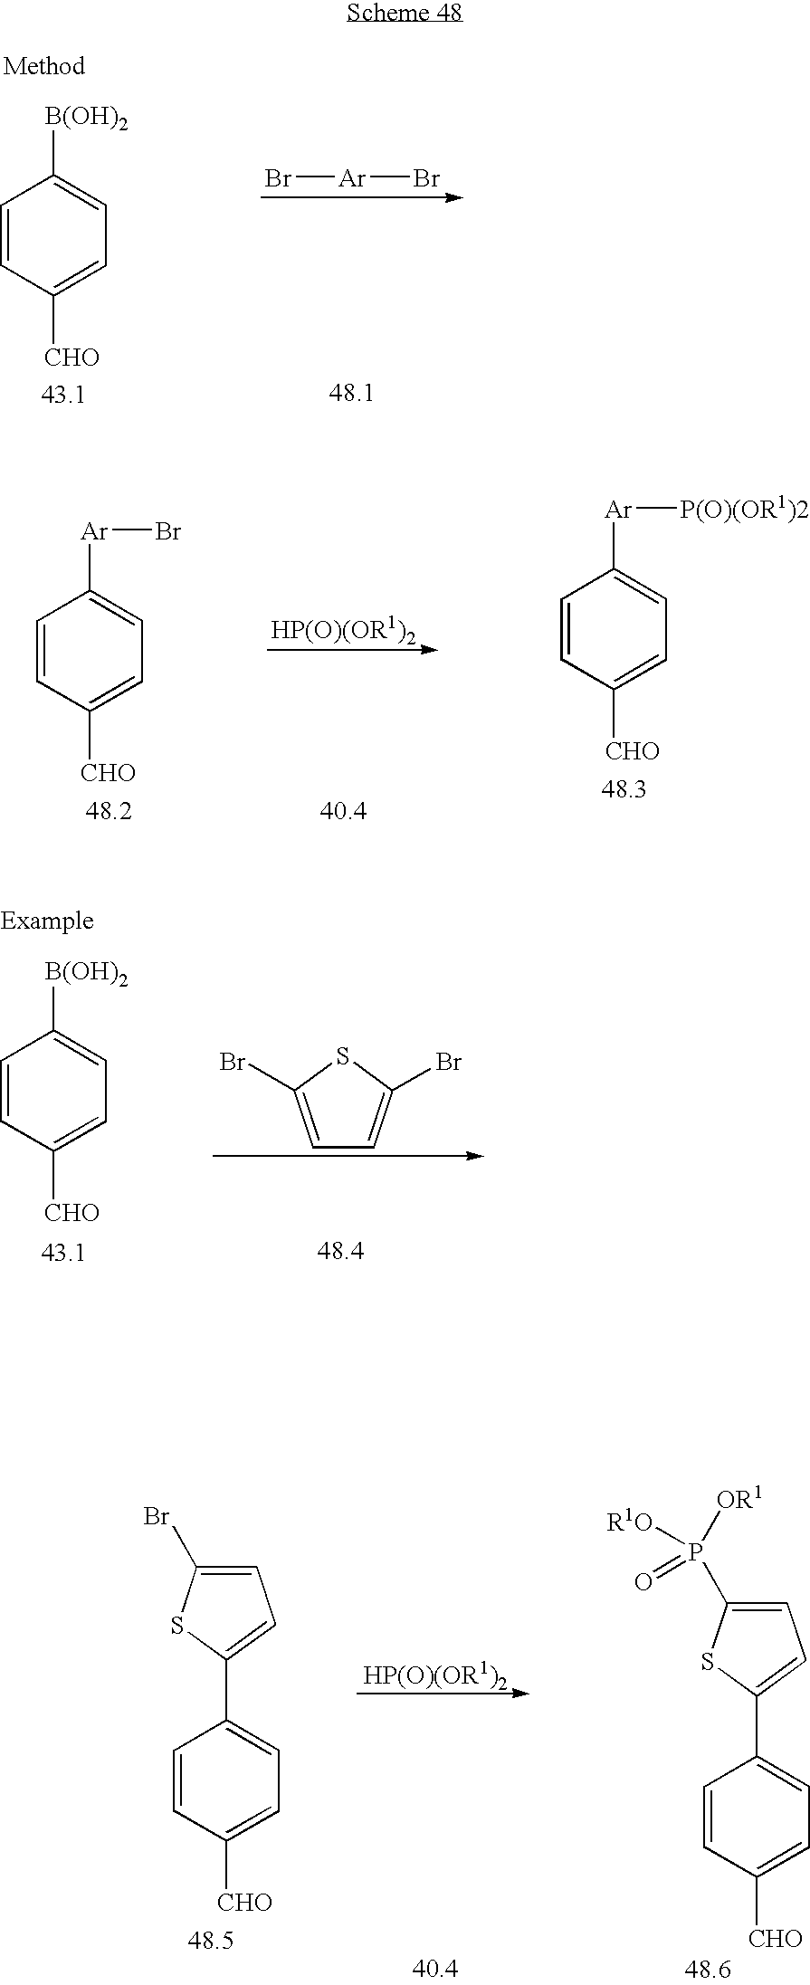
C1=CC([CHO])=CC=C1[B(OH)2].Br[Ar]Br.C1=CC([CHO])=CC=C1[Ar]Br.C1=CC([CHO])=CC=C1[Ar][P(O)(OR1)2].C1([CHO])=CC=C([B(OH)2])C=C1.C1=C(Br)SC(Br)=C1.C1=C(Br)SC(C2=CC=C([CHO])C=C2)=C1.C1=C(P([OR1])(=O)[R1O])SC(C2=CC=C([CHO])C=C2)=C1
